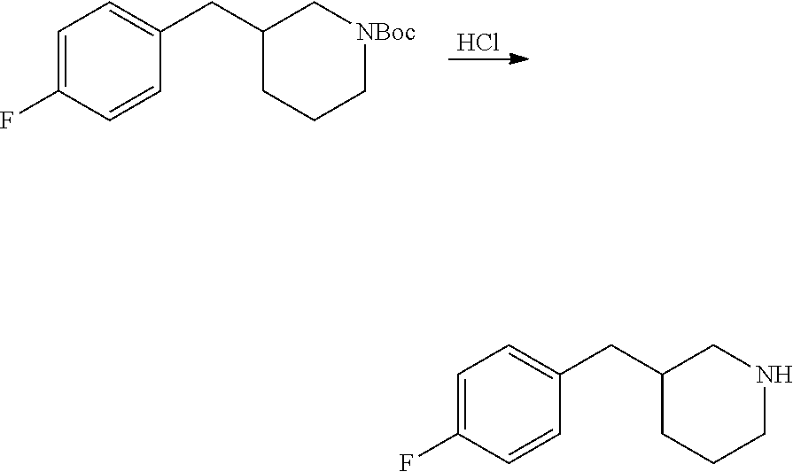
C1(CC2CCC[NBoc]C2)=CC=C(F)C=C1.Cl.C1(CC2CCCNC2)=CC=C(F)C=C1
